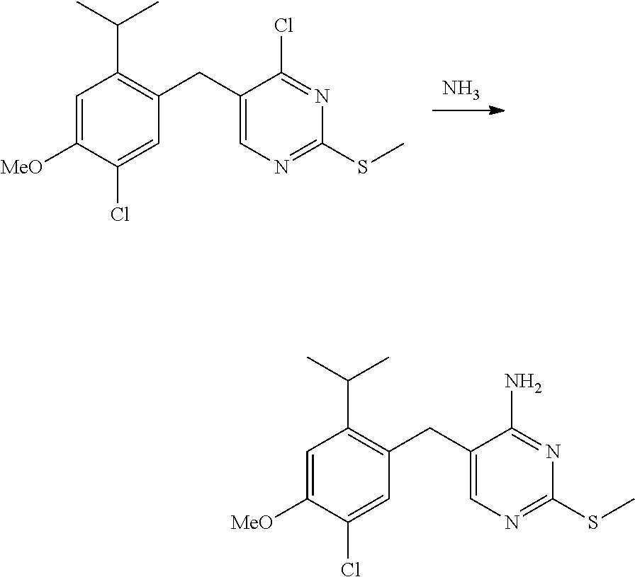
C1=C([MeO])C(Cl)=CC(CC2=CN=C(SC)N=C2N)=C1C(C)C.C1=C([MeO])C(Cl)=CC(CC2=CN=C(SC)N=C2Cl)=C1C(C)C.N
